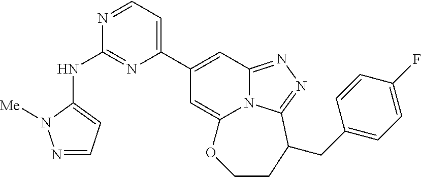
N(C1=NC(C2=CC3=NN=C4N3C(=C2)OCCC4CC2=CC=C(F)C=C2)=CC=N1)C1=CC=NN1[Me]
